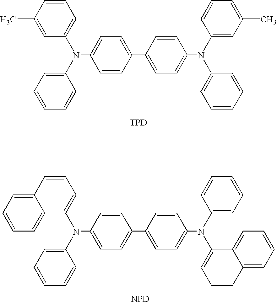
C1(C)=CC(N(C2=CC=CC=C2)C2=CC=C(C3=CC=C(N(C4=CC(C)=CC=C4)C4=CC=CC=C4)C=C3)C=C2)=CC=C1.[TPD].C12=CC=CC=C1C(N(C1=CC=CC=C1)C1=CC=C(C3=CC=C(N(C4=CC=CC=C4)C4=CC=CC5=CC=CC=C45)C=C3)C=C1)=CC=C2.[NPD]
